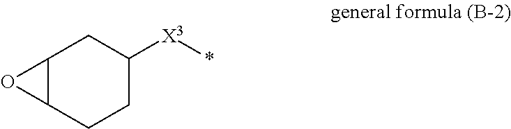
C12C(CCC([X3]*)C1)O2
